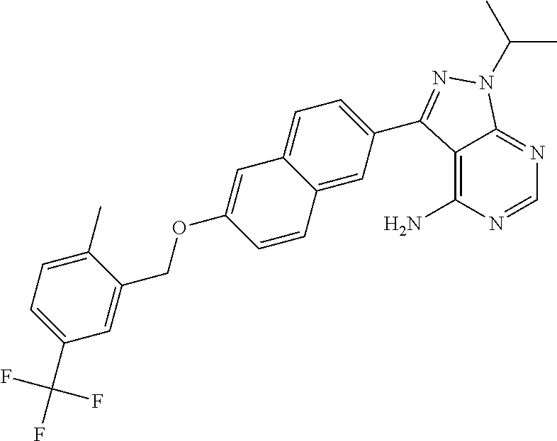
C12=C(N)N=CN=C1N(C(C)C)N=C2C1=CC=C2C(=C1)C=CC(OCC1=CC(C(F)(F)F)=CC=C1C)=C2
